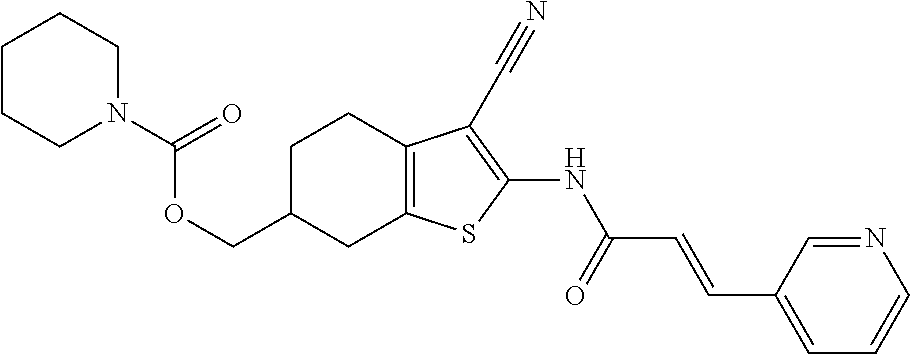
O(CC1CC2=C(CC1)C(C#N)=C(NC(C=CC1=CC=CN=C1)=O)S2)C(N1CCCCC1)=O
